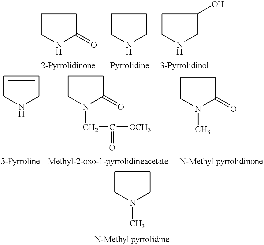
C1CNC(=O)C1.C1CNCC1.C1CNCC1O.C1=C(C)CNC1.C1CN(CC([OCH3])=O)C(=O)C1.C1CN(C)C(=O)C1.C1CN(C)CC1
